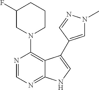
C12=NC=NC(N3CCCC(F)C3)=C1C(C1=CN(C)N=C1)=CN2
